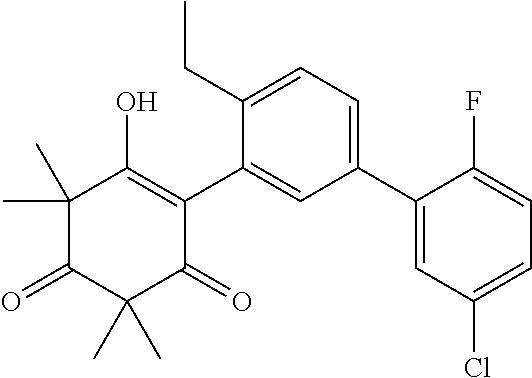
C1(C2=CC(Cl)=CC=C2F)=CC=C(CC)C(C2=C(O)C(C)(C)C(=O)C(C)(C)C2=O)=C1
